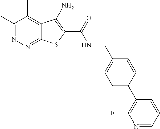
C12=NN=C(C)C(C)=C1C(N)=C(C(=O)NCC1=CC=C(C3=C(F)N=CC=C3)C=C1)S2
